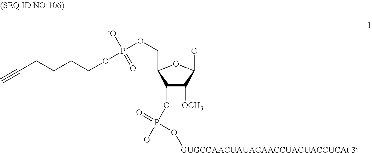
C1(OP([-O])(=O)O[GUGCCAACUAUACAACCUACUACCUCAt 3])C([OCH3])C(C)OC1COP(OCCCCC#C)([-O])=O
